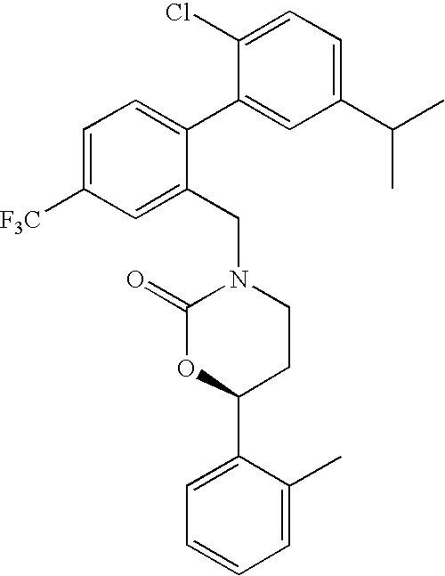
C1=C([F3C])C=C(CN2C(=O)OC(C3=CC=CC=C3C)CC2)C(C2=CC(C(C)C)=CC=C2Cl)=C1
